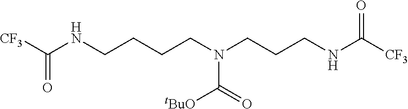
[CF3]C(NCCCCN(CCCNC([CF3])=O)C(=O)[tBuO])=O
